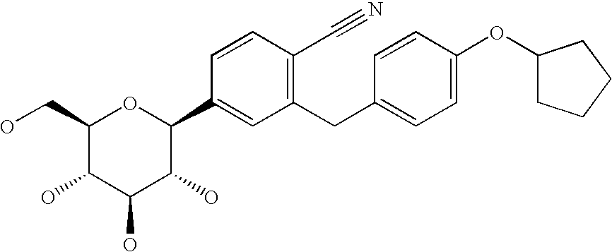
C1(CO)C(O)C(O)C(O)C(C2=CC(CC3=CC=C(OC4CCCC4)C=C3)=C(C#N)C=C2)O1
